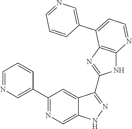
C1=NC=C(C2=NC=C3C(=C2)C(C2=NC4=C(N2)N=CC=C4C2=CN=CC=C2)=NN3)C=C1
